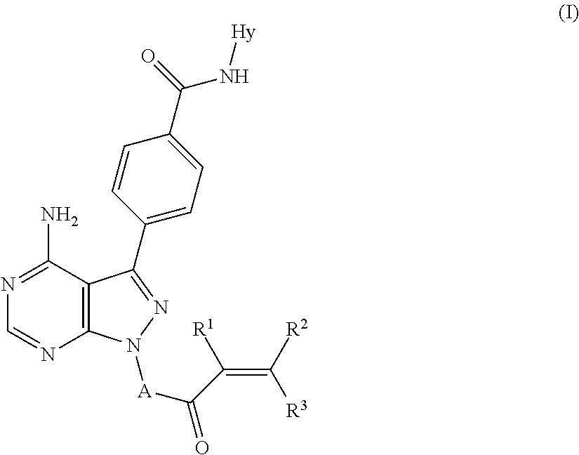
C12=C(C(N)=NC=N1)C(C1=CC=C(C(N[Hy])=O)C=C1)=NN2[A]C(=O)C([R1])=C([R3])[R2]
